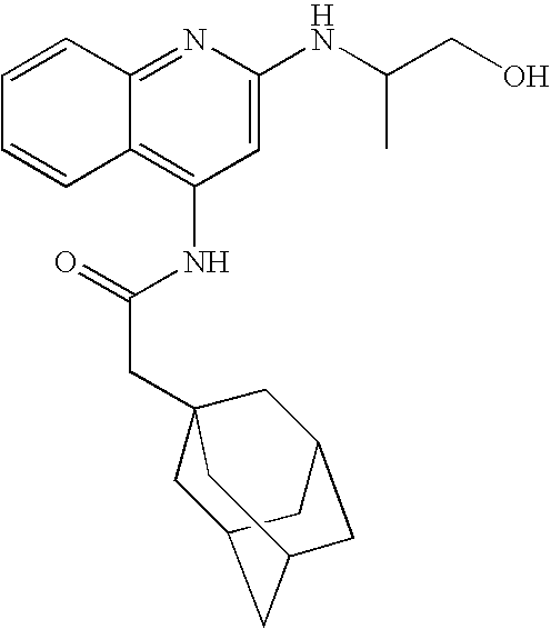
C12=NC(NC(CO)C)=CC(NC(CC34CC5CC(CC(C3)C5)C4)=O)=C1C=CC=C2
